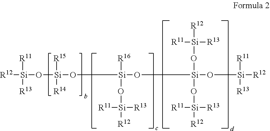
[R12][Si](O[Si](O[Si](O[Si](O[Si]([R12])([R11])[R13])(O[Si]([R11])([R13])[R12])O[Si]([R11])([R13])[R12])([R16])O[Si]([R11])([R13])[R12])([R15])[R14])([R11])[R13]
